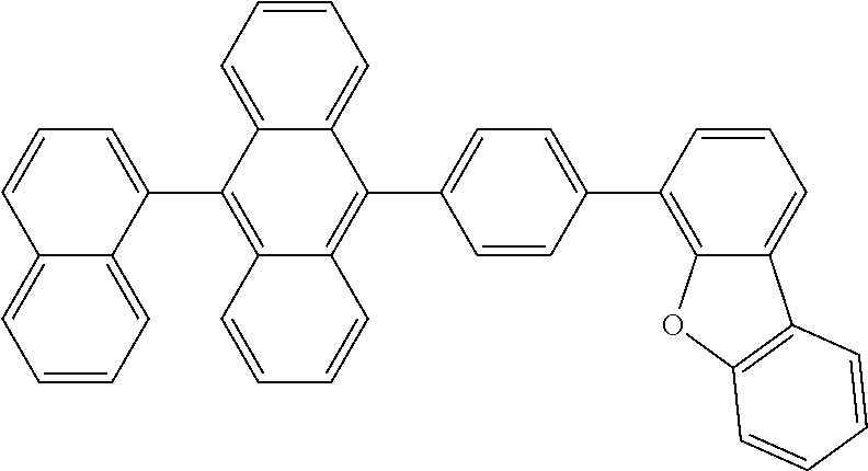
C1=CC2=CC=CC=C2C(C2=C3C(=C(C4=CC=C(C5=C6C(=CC=C5)C5=C(O6)C=CC=C5)C=C4)C4=CC=CC=C24)C=CC=C3)=C1
